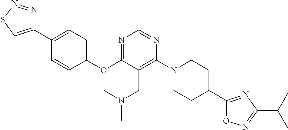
C1(OC2=NC=NC(N3CCC(C4=NC(C(C)C)=NO4)CC3)=C2CN(C)C)=CC=C(C2=CSN=N2)C=C1
